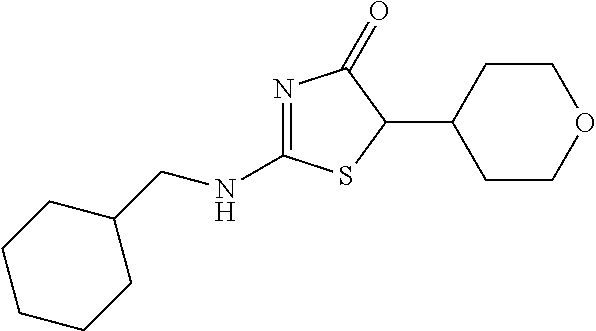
N(C1=NC(=O)C(C2CCOCC2)S1)CC1CCCCC1
